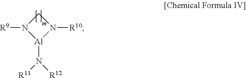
[R9]N1[Al](N([R11])[R12])N([R10])C1
